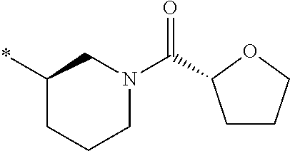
C1(*)CCCN(C(=O)C2CCCO2)C1
